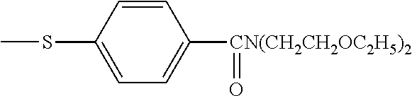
CSC1=CC=C([CN(CH2CH2OC2H5)2]=O)C=C1
